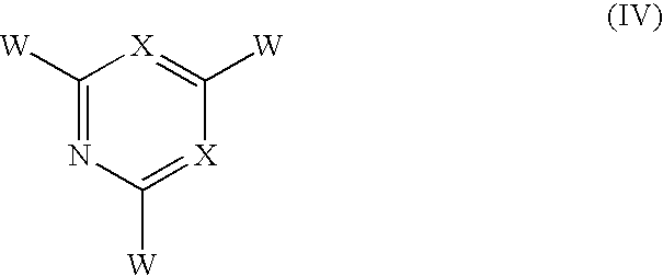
C1([W])=NC([W])=[X]C([W])=[X]1
